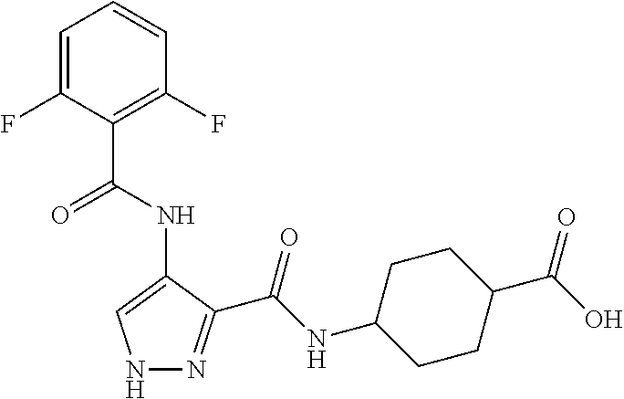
N1=C(C(NC2CCC(C(O)=O)CC2)=O)C(NC(C2=C(F)C=CC=C2F)=O)=CN1
